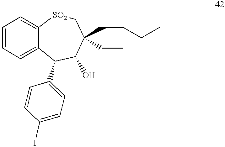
C1=CC=C2C(=C1)[SO2]CC(CCCC)(CC)C(O)C2C1=CC=C(I)C=C1
